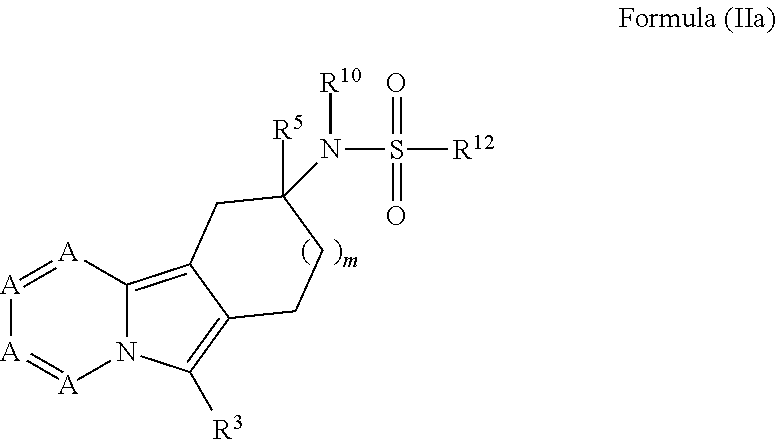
N12C(=C3C(=C1[R3])CCC(N(S([R12])(=O)=O)[R10])([R5])C3)[A]=[A][A]=[A]2
